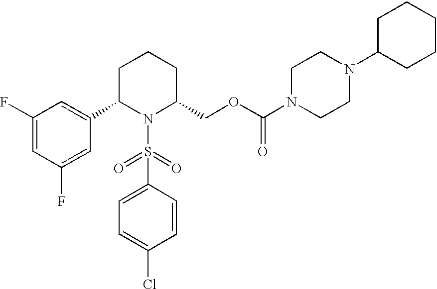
C1(F)=CC(F)=CC(C2N(S(C3=CC=C(Cl)C=C3)(=O)=O)C(COC(N3CCN(C4CCCCC4)CC3)=O)CCC2)=C1
